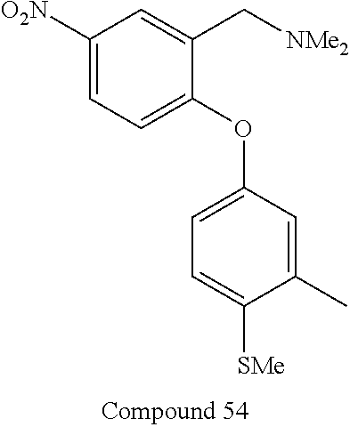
C1([O2N])=CC=C(OC2=CC=C([SMe])C(C)=C2)C(C[NMe2])=C1
